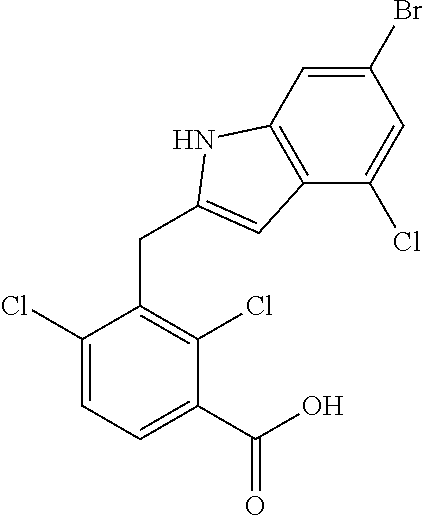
C1(Cl)=CC=C(C(O)=O)C(Cl)=C1CC1=CC2=C(N1)C=C(Br)C=C2Cl
